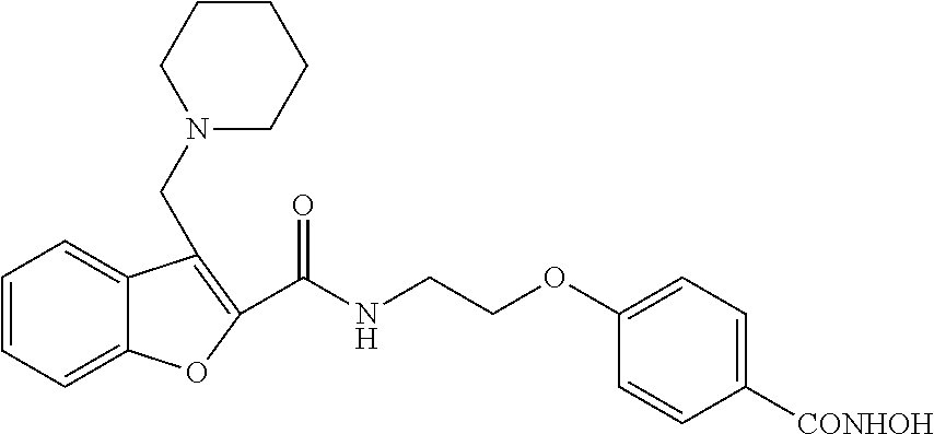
C1=CC=C2C(=C1)C(CN1CCCCC1)=C(C(NCCOC1=CC=C([CONHOH])C=C1)=O)O2
